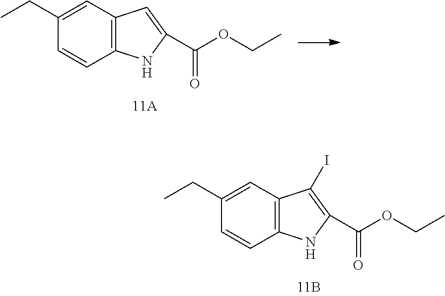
C12=C(NC(C(OCC)=O)=C1)C=CC(CC)=C2.C12=C(NC(C(OCC)=O)=C1I)C=CC(CC)=C2
